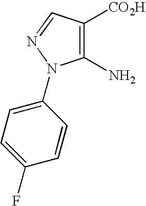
C1(N)=C([CO2H])C=NN1C1=CC=C(F)C=C1
